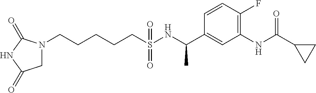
N1(CCCCCS(NC(C2=CC(NC(C3CC3)=O)=C(F)C=C2)C)(=O)=O)CC(=O)NC1=O
